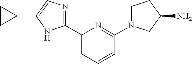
C1(C2=NC=C(C3CC3)N2)=CC=CC(N2CCC(N)C2)=N1
